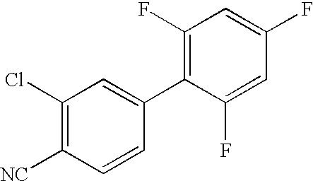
C1(Cl)=C([NC])C=CC(C2=C(F)C=C(F)C=C2F)=C1
